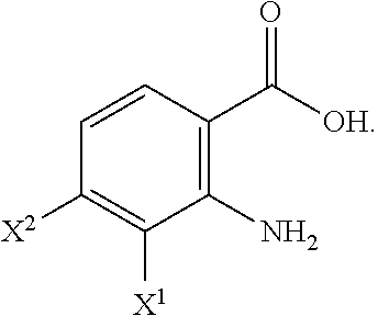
C(=O)(C1=C(N)C([X1])=C([X2])C=C1)[OH]
